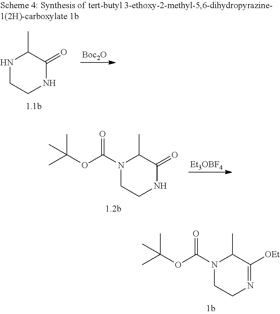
N1(C(OC(C)(C)C)=O)CCN=C([OEt])C1C.[Boc2O].N1CCNC(=O)C1C.N1(C(OC(C)(C)C)=O)CCNC(=O)C1C.[Et3OBF4]
